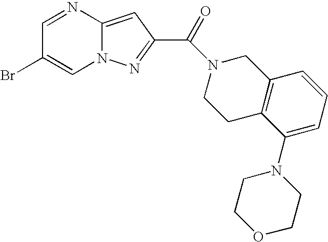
N1=CC(Br)=CN2C1=CC(C(=O)N1CCC3=C(C1)C=CC=C3N1CCOCC1)=N2
